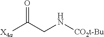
[X4a]C(CN[CO2t-Bu])=O
